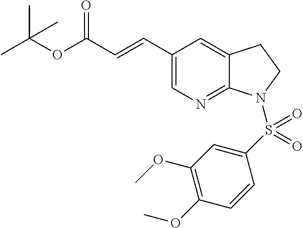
C(OC(C=CC1=CN=C2C(=C1)CCN2S(C1=CC(OC)=C(OC)C=C1)(=O)=O)=O)(C)(C)C
